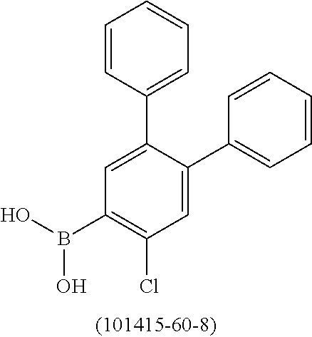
C1=C(C2=CC=CC=C2)C(C2=CC=CC=C2)=CC(Cl)=C1B(O)O
